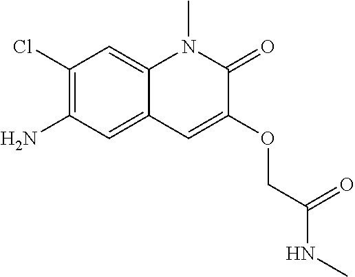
C1(Cl)=C(N)C=C2C(=C1)N(C)C(=O)C(OCC(NC)=O)=C2
